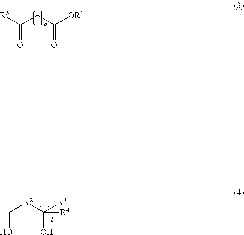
[R5]C(CC([OR1])=O)=O.[R2](C([R4])([R3])O)CO
